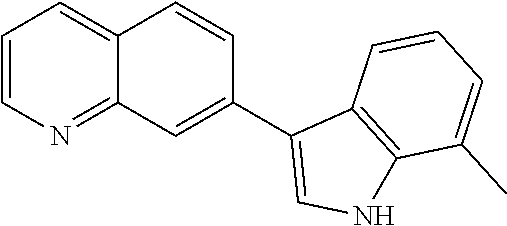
C1=CN=C2C(=C1)C=CC(C1=CNC3=C1C=CC=C3C)=C2
